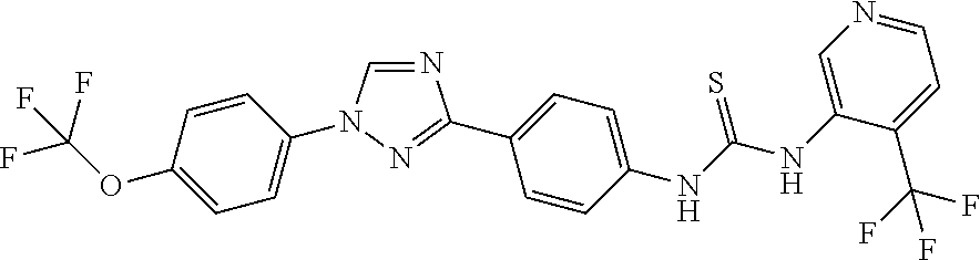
C1=C(OC(F)(F)F)C=CC(N2C=NC(C3=CC=C(NC(NC4=CN=CC=C4C(F)(F)F)=S)C=C3)=N2)=C1
